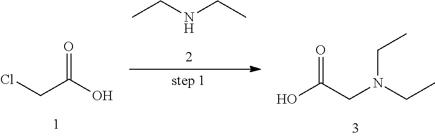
ClCC(O)=O.CCN(CC)CC(O)=O.C(C)NCC
